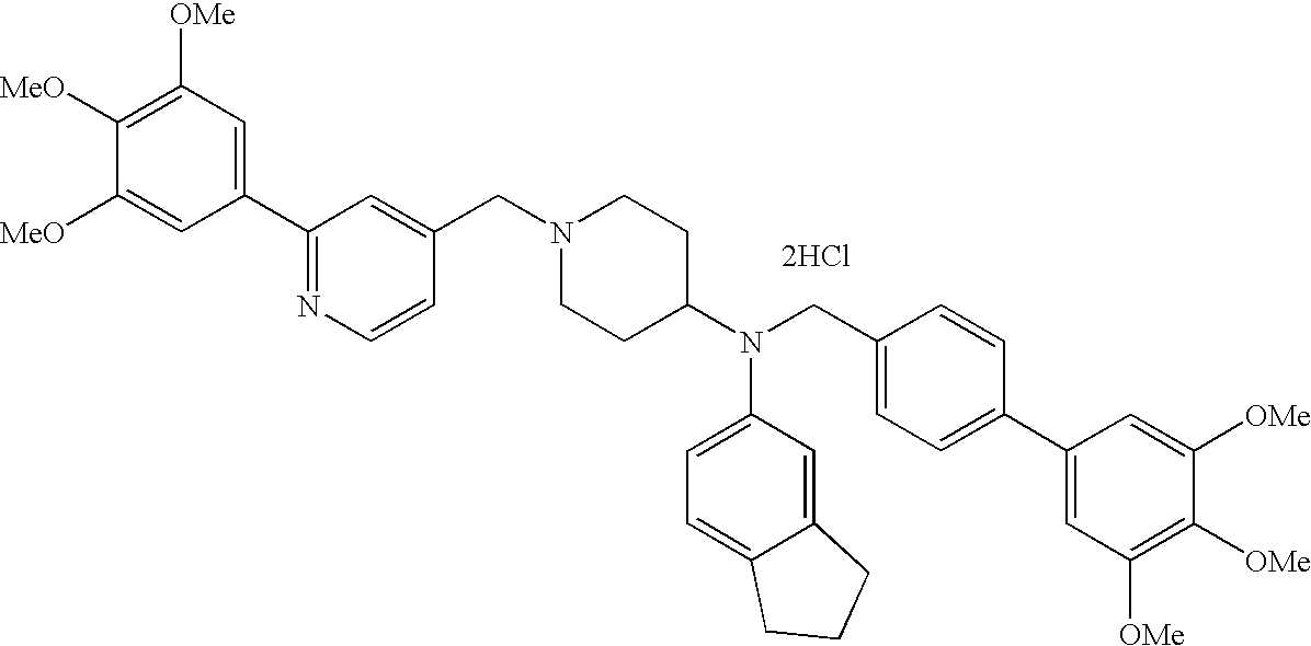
C1(C2=NC=CC(CN3CCC(N(CC4=CC=C(C5=CC([OMe])=C([OMe])C([OMe])=C5)C=C4)C4=CC=C5C(=C4)CCC5)CC3)=C2)=CC([OMe])=C([MeO])C([MeO])=C1.[2HCl]
